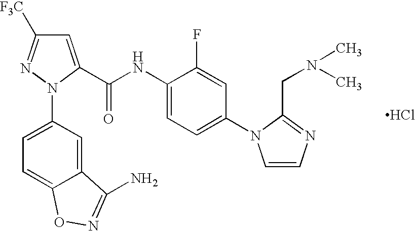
C1=C(N2C(C(=O)NC3=CC=C(N4C=CN=C4CN(C)C)C=C3F)=CC([F3C])=N2)C=C2C(=C1)ON=C2N.Cl
